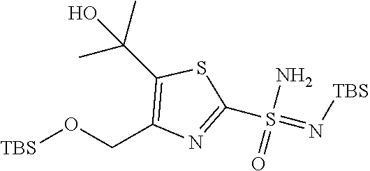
C1(C(O)(C)C)=C(CO[TBS])N=C(S(=N[TBS])(N)=O)S1
